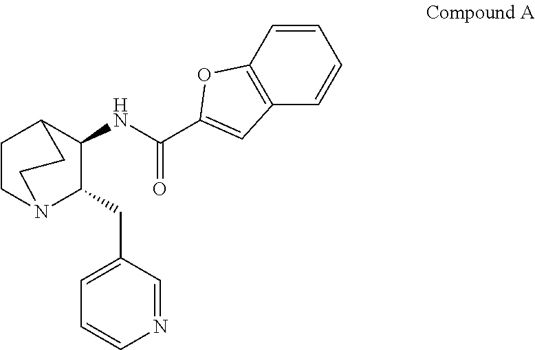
C(C1=CC=CN=C1)C1C(NC(=O)C2=CC3=C(C=CC=C3)O2)C2CCN1CC2
